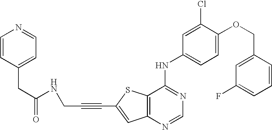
C12=C(SC(C#CCNC(=O)CC3=CC=NC=C3)=C1)C(NC1=CC=C(OCC3=CC(F)=CC=C3)C(Cl)=C1)=NC=N2
